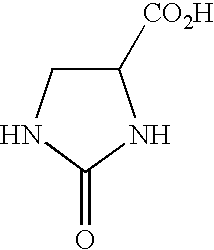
C1([CO2H])CNC(=O)N1
